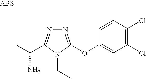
N1=C(OC2=CC(Cl)=C(Cl)C=C2)N(CC)C(C(C)N)=N1
